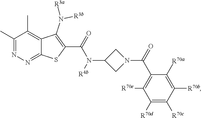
C1(C)=NN=C2C(=C1C)C(N([R3b])[R3a])=C(C(=O)N(C1CN(C(=O)C3=C([R70e])C([R70d])=C([R70c])C([R70b])=C3[R70a])C1)[R4b])S2
